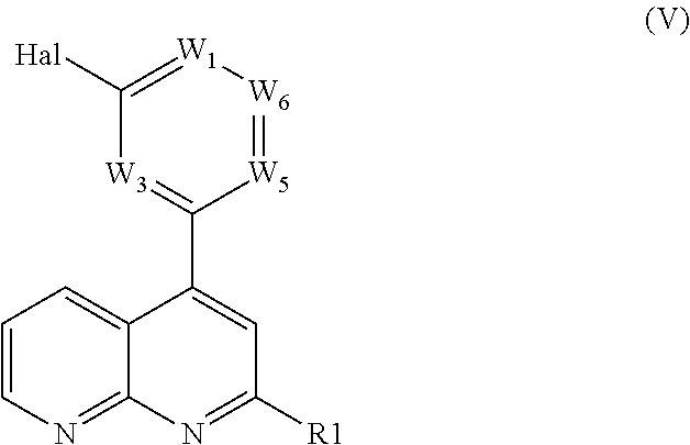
[W5]1=[W6][W1]=C([Hal])[W3]=C1C1=CC([R1])=NC2=NC=CC=C21
